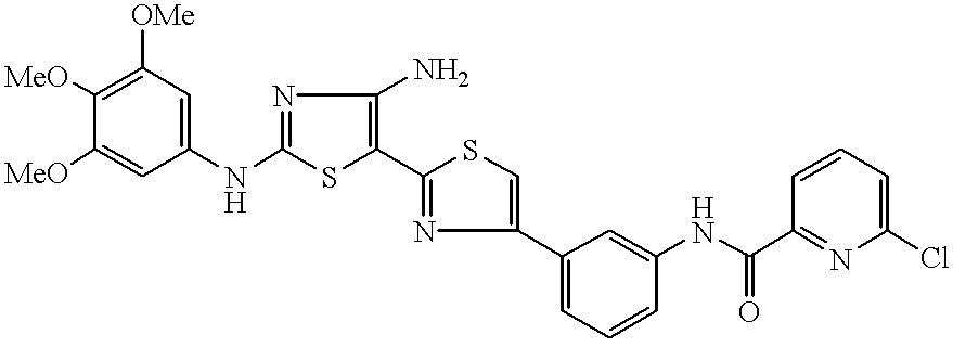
[MeO]C1=C([OMe])C=C(NC2=NC(N)=C(C3=NC(C4=CC=CC(NC(C5=NC(Cl)=CC=C5)=O)=C4)=CS3)S2)C=C1[MeO]
